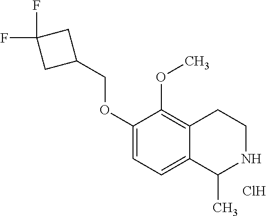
C1(OCC2CC(F)(F)C2)=CC=C2C(=C1OC)CCNC2C.Cl
